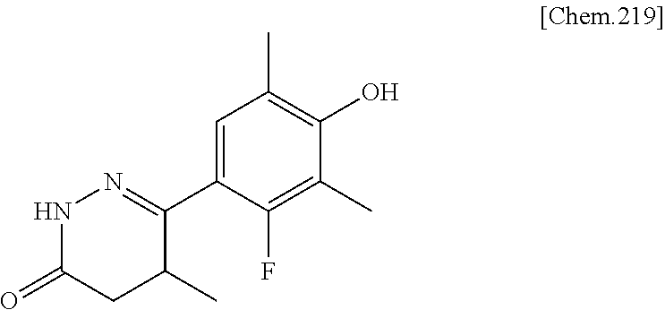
C1(C2=NNC(=O)CC2C)=CC(C)=C(O)C(C)=C1F
